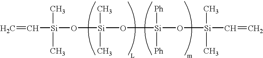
C=C[Si](O[Si](O[Si](O[Si](C=C)(C)C)([Ph])[Ph])(C)C)(C)C
